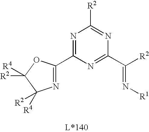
N1=C(C2=NC([R4])([R2])C([R2])([R4])O2)N=C(C([R2])=N[R1])N=C1[R2]
